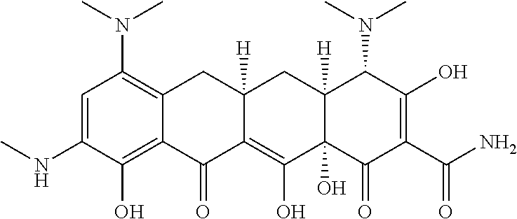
C1=C(NC)C(O)=C2C(=C1N(C)C)CC1([H])C(=C(O)C3(O)C([H])(C1)C(N(C)C)C(O)=C(C(N)=O)C3=O)C2=O
